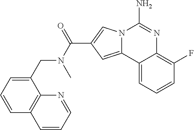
N12C(=CC(C(N(C)CC3=CC=CC4=C3N=CC=C4)=O)=C1)C1=CC=CC(F)=C1N=C2N
